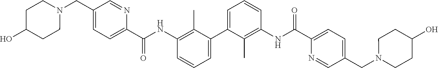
C1=C(C2=CC=CC(NC(C3=CC=C(CN4CCC(O)CC4)C=N3)=O)=C2C)C(C)=C(NC(C2=CC=C(CN3CCC(O)CC3)C=N2)=O)C=C1
